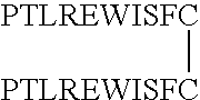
[PTLREWISFC][PTLREWISFC]
